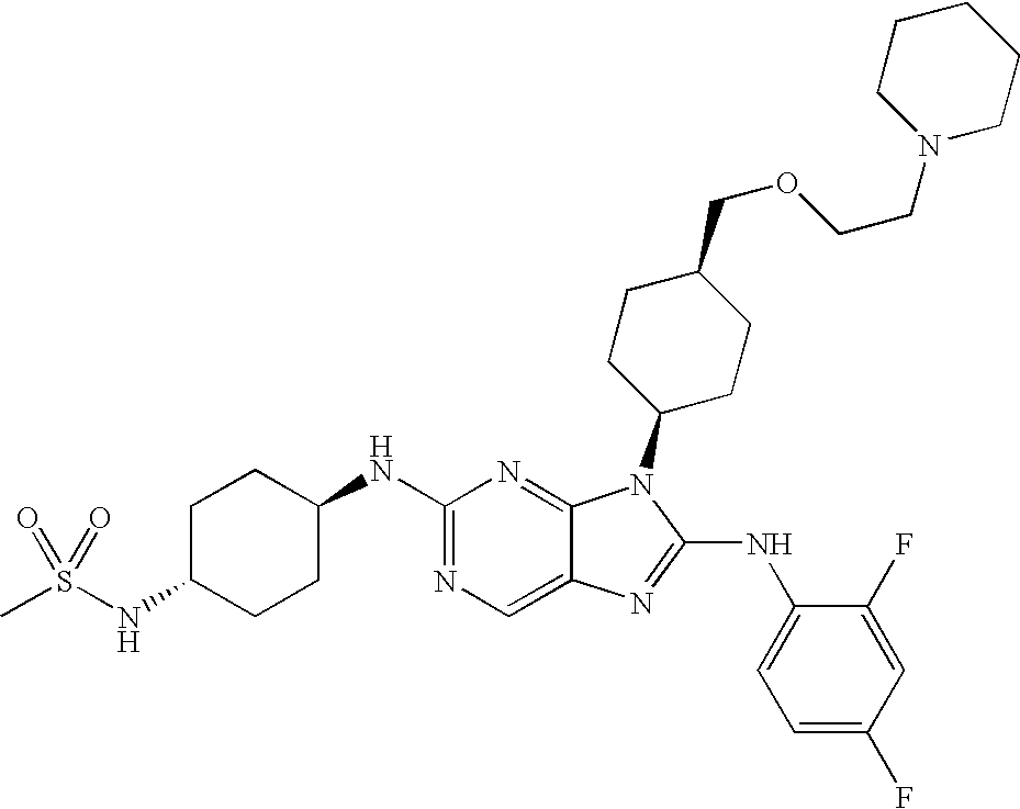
C1(NC2CCC(NS(=O)(C)=O)CC2)=NC=C2C(=N1)N(C1CCC(COCCN3CCCCC3)CC1)C(NC1=CC=C(F)C=C1F)=N2
